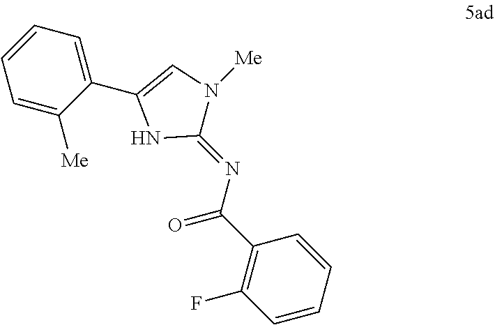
C1=CC=C(C2=CN([Me])C(=NC(C3=C(F)C=CC=C3)=O)N2)C([Me])=C1
